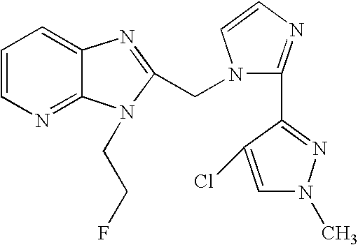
C1=CN=C2C(=C1)N=C(CN1C(C3=NN(C)C=C3Cl)=NC=C1)N2CCF
